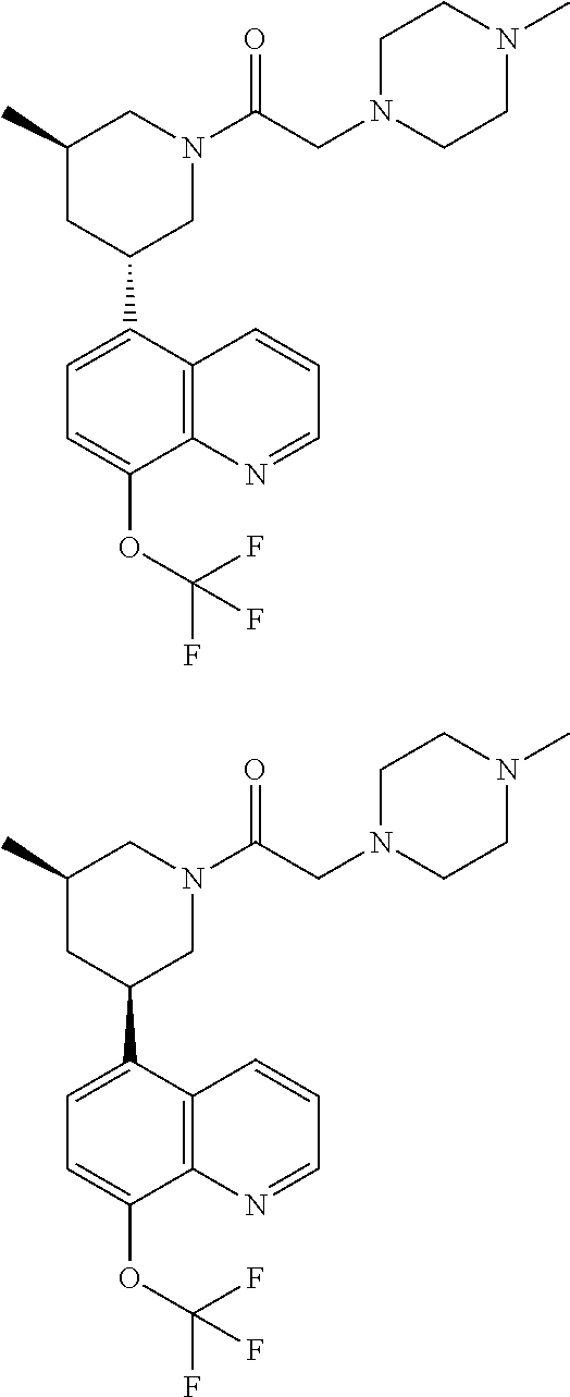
C12=C(C(C3CN(C(CN4CCN(C)CC4)=O)CC(C)C3)=CC=C1OC(F)(F)F)C=CC=N2.C12=C(C(C3CN(C(CN4CCN(C)CC4)=O)CC(C)C3)=CC=C1OC(F)(F)F)C=CC=N2
